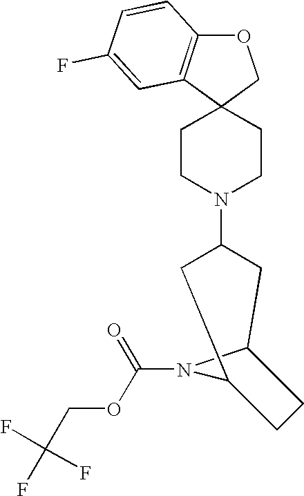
O1C2=C(C3(C1)CCN(C1CC4N(C(OCC(F)(F)F)=O)C(C1)CC4)CC3)C=C(F)C=C2
